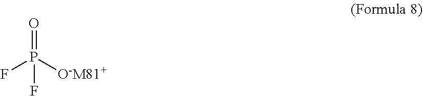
FP([O-M81+])(=O)F
